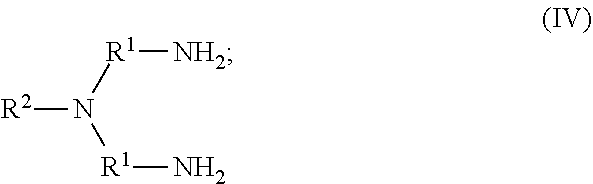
[R2]N([R1][NH2])[R1]N
